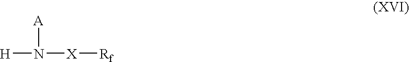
[H]N([X][Rf])[A]
